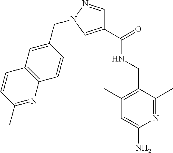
C1(C(=O)NCC2=C(C)C=C(N)N=C2C)=CN(CC2=CC3=C(C=C2)N=C(C)C=C3)N=C1
